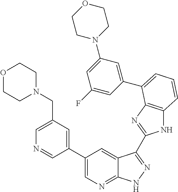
C1(C2=CN=C3C(=C2)C(C2=NC4=C(N2)C=CC=C4C2=CC(N4CCOCC4)=CC(F)=C2)=NN3)=CC(CN2CCOCC2)=CN=C1
